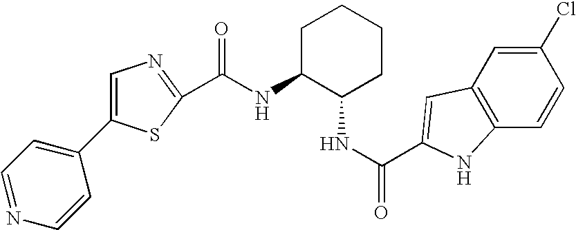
C(NC1C(NC(=O)C2=CC3=C(C=CC(Cl)=C3)N2)CCCC1)(=O)C1=NC=C(C2=CC=NC=C2)S1
